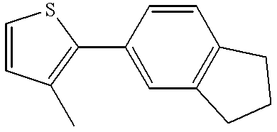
C1(C2=C(C)C=CS2)=CC2=C(C=C1)CCC2
